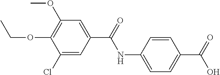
C1=C(NC(=O)C2=CC(OC)=C(OCC)C(Cl)=C2)C=CC(C(=O)O)=C1
